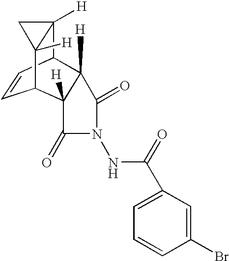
C12([H])C3C=CC(C4([H])C3([H])C(=O)N(NC(C3=CC=CC(Br)=C3)=O)C4=O)C1([H])C2
